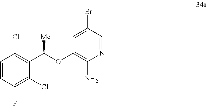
C1=CC(F)=C(Cl)C(C(OC2=C(N)N=CC(Br)=C2)[Me])=C1Cl
